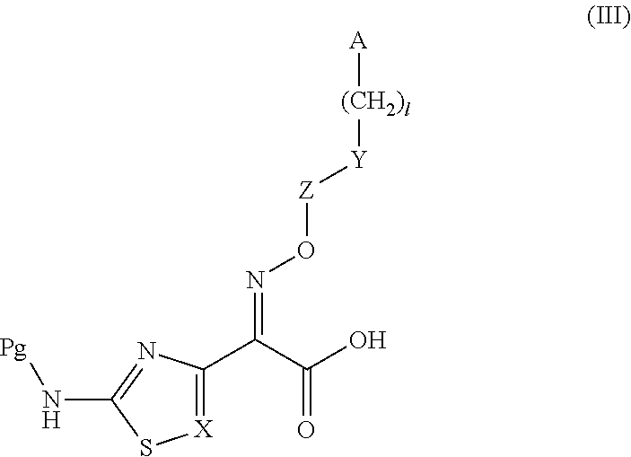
[X]1=C(C(C(O)=O)=NO[Z][Y][(CH2)l][A])N=C(N[Pg])S1
